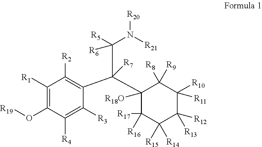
C1([R1])=C(O[R19])C([R4])=C([R3])C(C(C(N([R21])[R20])([R6])[R5])(C2([R18O])C([R17])([R16])C([R15])([R14])C([R12])([R13])C([R11])([R10])C2([R8])[R9])[R7])=C1[R2]
